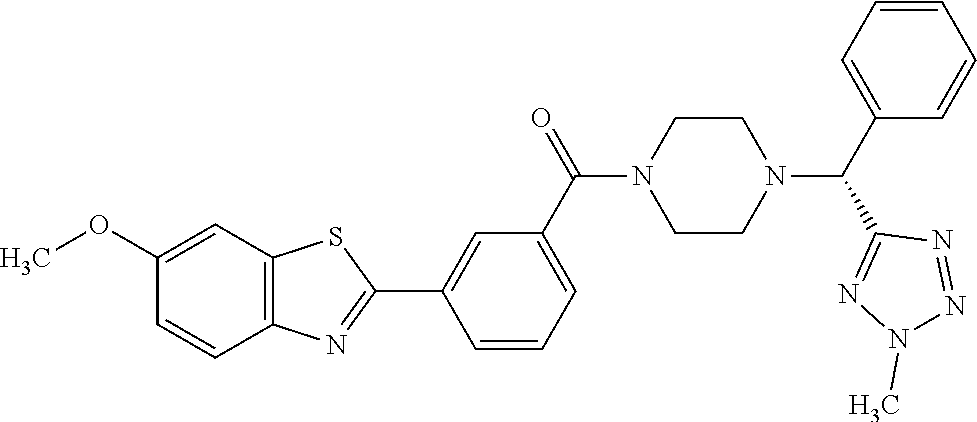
C12=C(C=C(OC)C=C1)SC(C1=CC(C(N3CCN(C(C4=CC=CC=C4)C4=NN(C)N=N4)CC3)=O)=CC=C1)=N2
